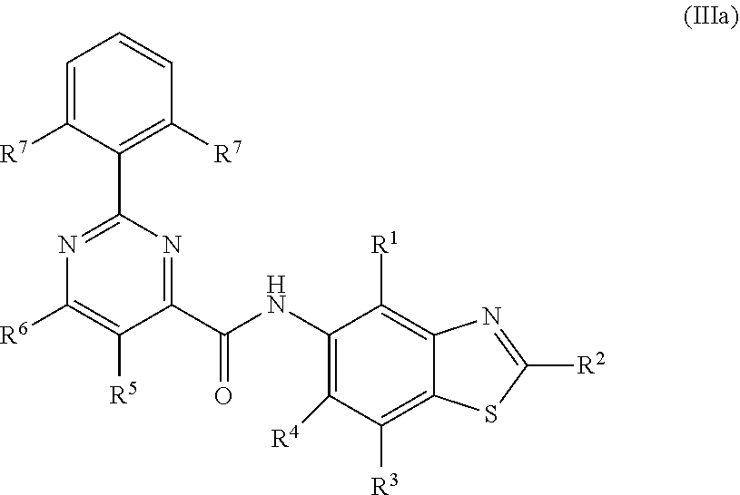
C1(NC(C2=NC(C3=C([R7])C=CC=C3[R7])=NC([R6])=C2[R5])=O)=C([R4])C([R3])=C2C(=C1[R1])N=C([R2])S2
